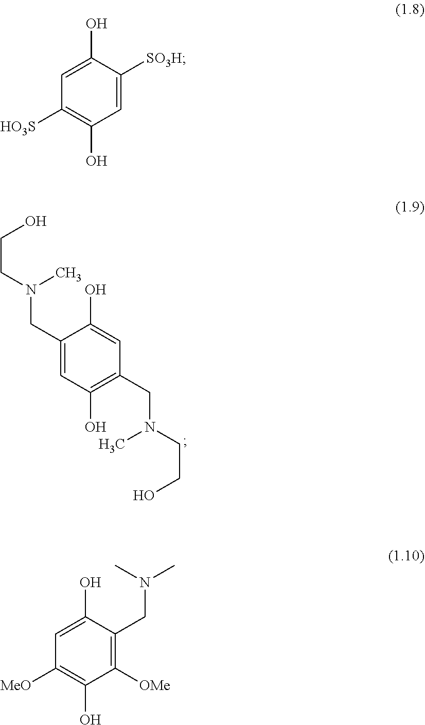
C1(CN(C)CCO)=CC(O)=C(CN(C)CCO)C=C1O.C1=C([SO3H])C(O)=CC([HO3S])=C1O.C1([OMe])=C(CN(C)C)C(O)=CC([MeO])=C1O
